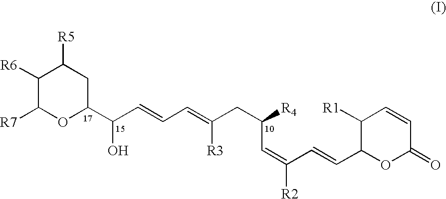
C1([R6])C([R7])OC(C(O)C=CC=C(CC([R4])C=C(C=CC2C([R1])C=CC(=O)O2)[R2])[R3])CC1[R5]
